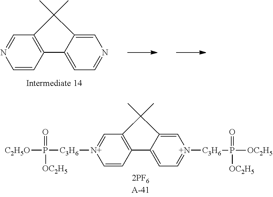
C1=CC2=C(C=N1)C(C)(C)C1=CN=CC=C21.C1=CC2=C(C=[N+]1[C3H6]P(=O)([C2H5O])[OC2H5])C(C)(C)C1=C[N+]([C3H6]P([OC2H5])(=O)[OC2H5])=CC=C21
